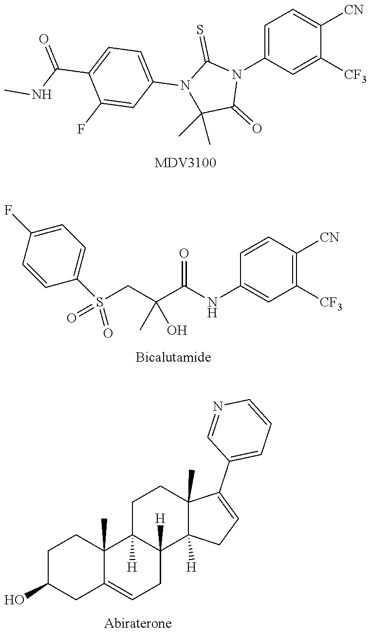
C1=C(N2C(=S)N(C3=CC=C(C(NC)=O)C(F)=C3)C(C)(C)C2=O)C=C([CF3])C([CN])=C1.C1=CC([CN])=C([CF3])C=C1NC(C(CS(C1=CC=C(F)C=C1)(=O)=O)(O)C)=O.C1C(O)CC2=CCC3([H])C([H])(C2(C)C1)CCC1(C)C3([H])CC=C1C1=CC=CN=C1
